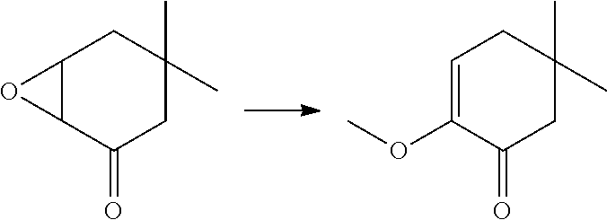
C12C(C(=O)CC(C)(C)C1)O2.C1=C(OC)C(=O)CC(C)(C)C1
